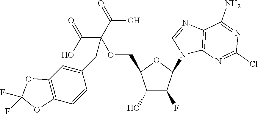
C1(O)C(F)C(N2C3=C(C(N)=NC(Cl)=N3)N=C2)OC1COC(C(O)=O)(C(O)=O)CC1=CC2=C(C=C1)OC(F)(F)O2
